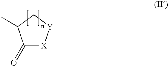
C1(=O)[X][Y]CC1C
